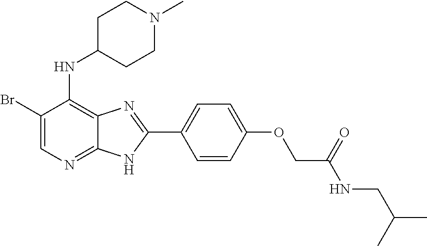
C1(Br)=CN=C2C(=C1NC1CCN(C)CC1)N=C(C1=CC=C(OCC(NCC(C)C)=O)C=C1)N2
